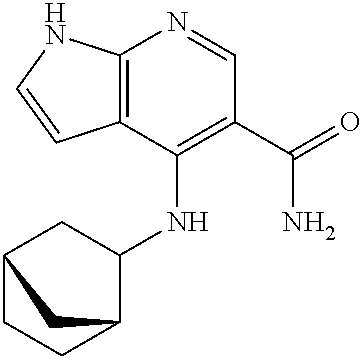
C12=C(C(NC3CC4CCC3C4)=C(C(=O)N)C=N1)C=CN2
